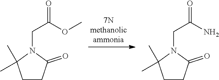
C1CC(=O)N(CC(OC)=O)C1(C)C.C1CC(=O)N(CC(N)=O)C1(C)C
